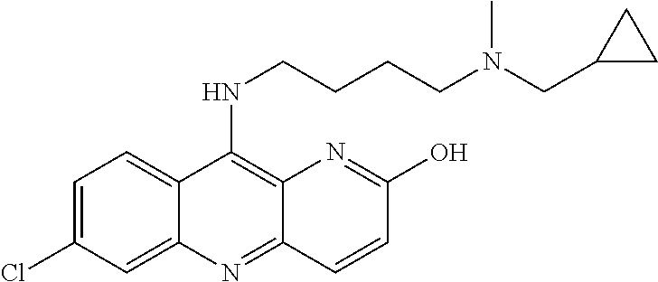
N(C1=C2C(=NC3=CC(Cl)=CC=C13)C=CC(O)=N2)CCCCN(CC1CC1)C
